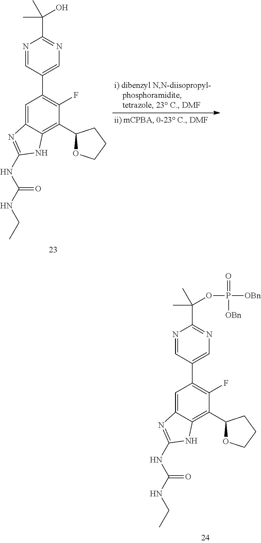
C1=C2C(=C(C3OCCC3)C(F)=C1C1=CN=C(C(C)(C)O)N=C1)NC(NC(=O)NCC)=N2.C1=C2C(=C(C3OCCC3)C(F)=C1C1=CN=C(C(C)(C)OP([OBn])(=O)[OBn])N=C1)NC(NC(=O)NCC)=N2
